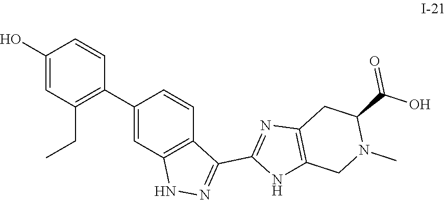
C1(O)=CC(CC)=C(C2=CC3=C(C=C2)C(C2=NC4=C(N2)CN(C)C(C(O)=O)C4)=NN3)C=C1
